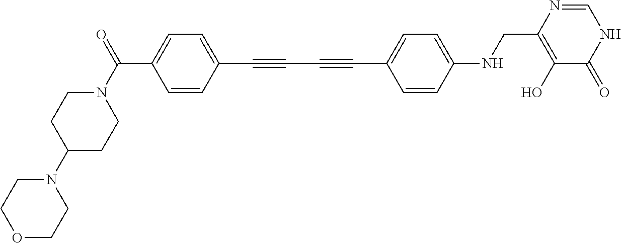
C1=C(C(N2CCC(N3CCOCC3)CC2)=O)C=CC(C#CC#CC2=CC=C(NCC3=C(O)C(=O)NC=N3)C=C2)=C1
